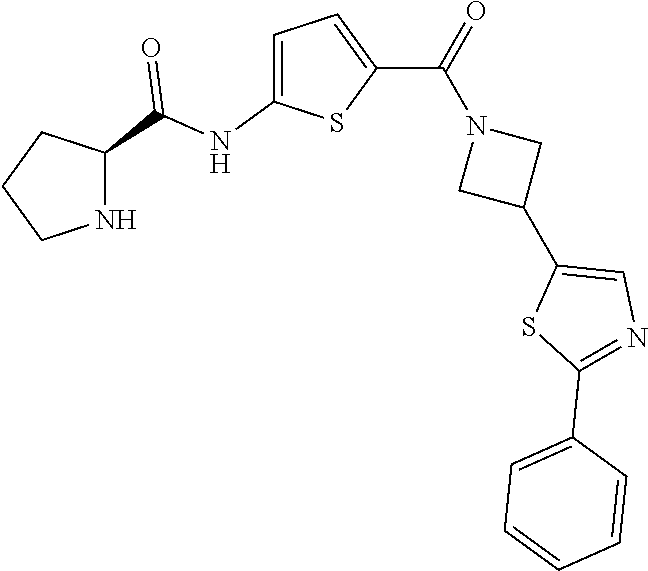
C1CNC(C(NC2=CC=C(C(=O)N3CC(C4=CN=C(C5=CC=CC=C5)S4)C3)S2)=O)C1
